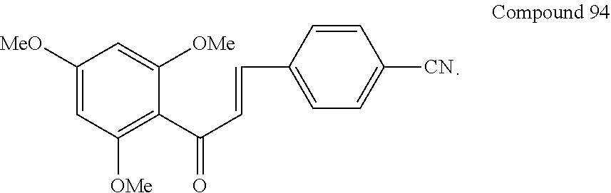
C1([MeO])=CC([OMe])=C(C(C=CC2=CC=C([CN])C=C2)=O)C([OMe])=C1
